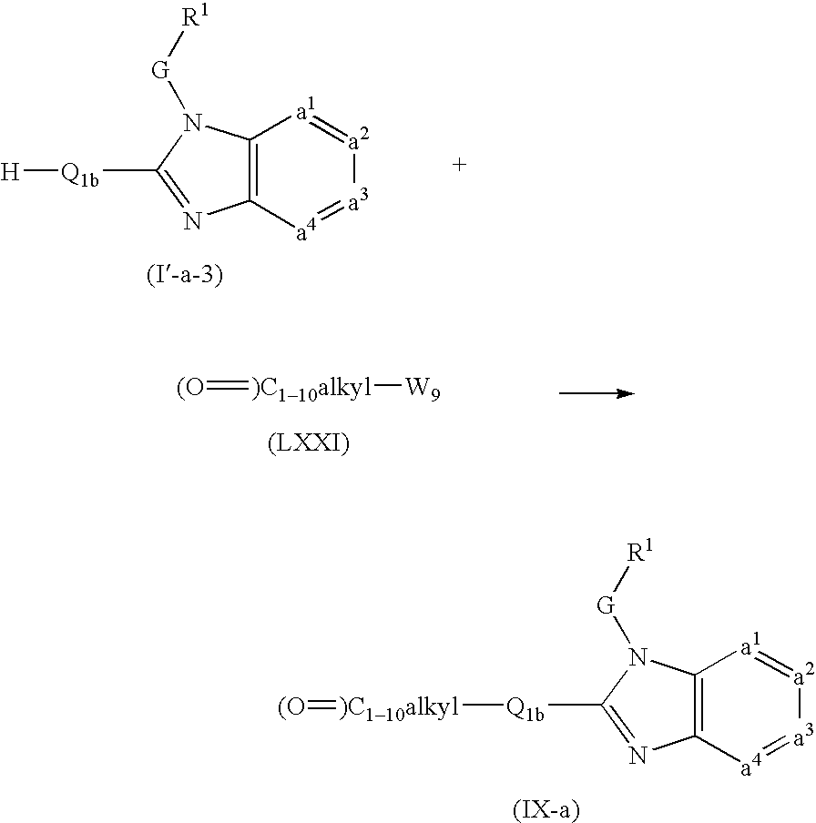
C12=C([a4]=[a3][a2]=[a1]1)N=C([Q1b][H])N2[G][R1].[)C110alkyl](=[(O])[W9].C12=C([a4]=[a3][a2]=[a1]1)N=C([Q1b][)C110alkyl]=[(O])N2[G][R1]
